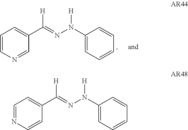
C1=NC=CC(C(=NN(C2=CC=CC=C2)[H])[H])=C1.C1=CN=CC(C(=NN(C2=CC=CC=C2)[H])[H])=C1
